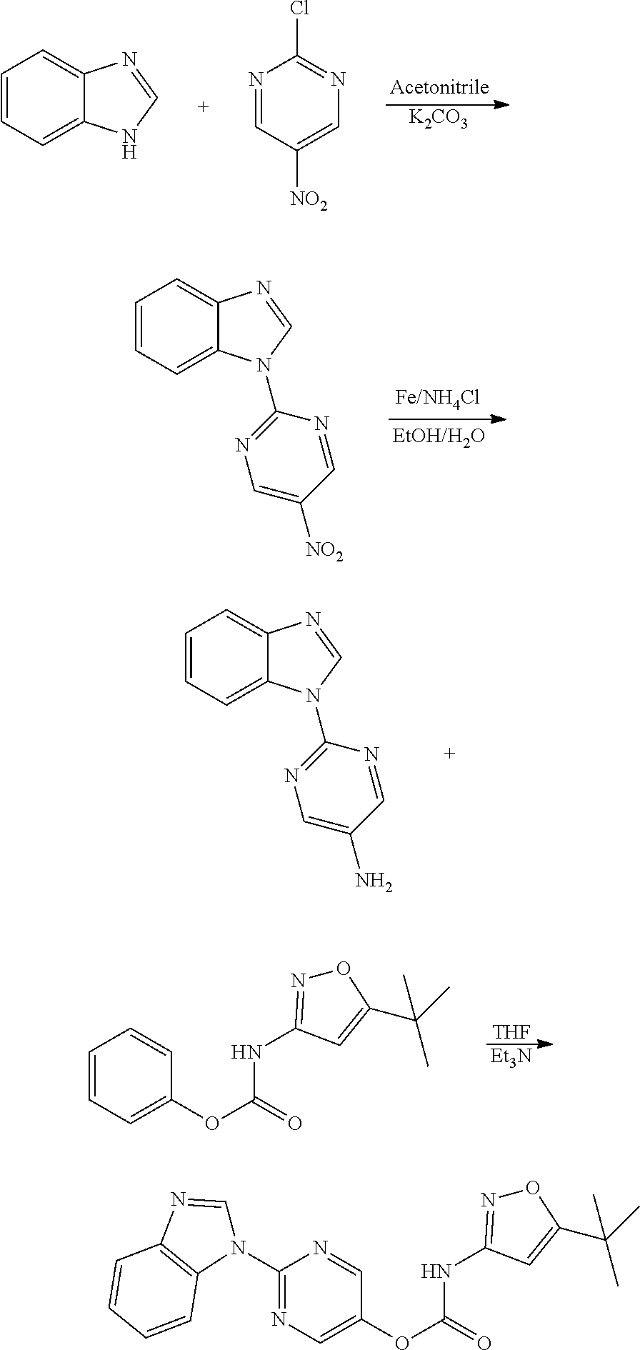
N1=CC([NO2])=CN=C1Cl.[K2CO3].C1=CC=C2C(=C1)N=CN2.C1=CC=C2C(=C1)N=CN2C1=NC=C([NO2])C=N1.C1=CC=C(OC(NC2=NOC(C(C)(C)C)=C2)=O)C=C1.[THF].[Et3N].C1=CC=C2C(=C1)N=CN2C1=NC=C(N)C=N1.C1(N2C=NC3=C2C=CC=C3)=NC=C(OC(NC2=NOC(C(C)(C)C)=C2)=O)C=N1
